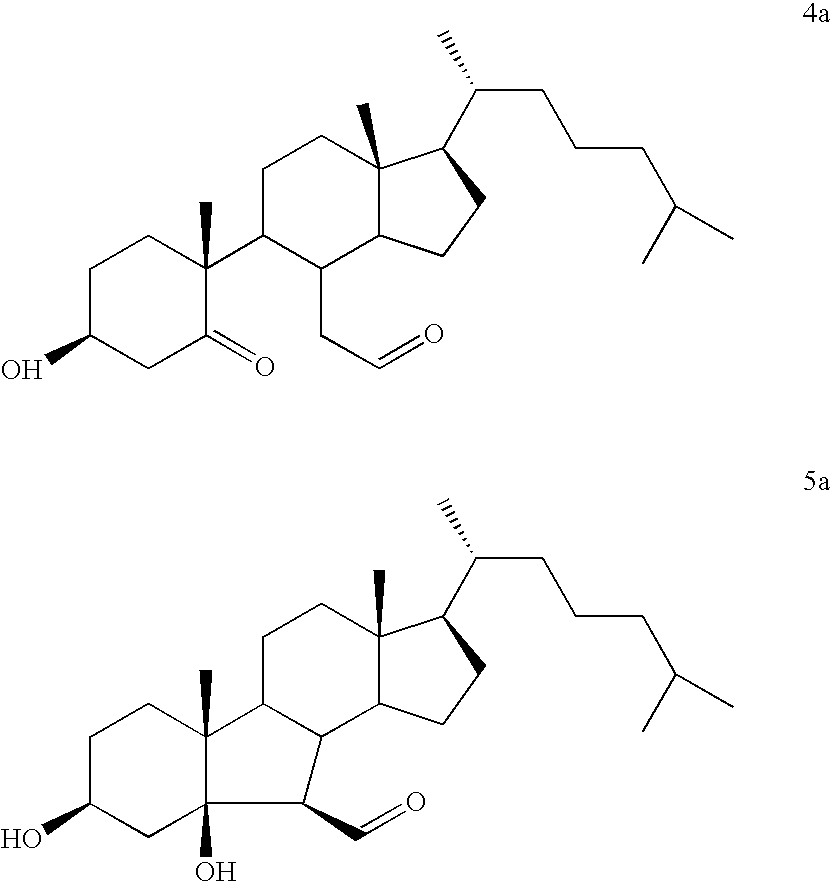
C1(CC=O)C2C(C)(CCC1C1(C)C(=O)CC(O)CC1)C(C(CCCC(C)C)C)CC2.C12C3C(C)(CCC1C1(C)C(O)(CC(O)CC1)C2C=O)C(C(CCCC(C)C)C)CC3
